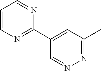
C1(C2=NC=CC=N2)=CC(C)=NN=C1
